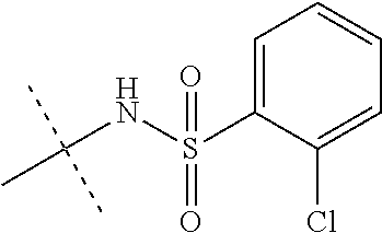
C1=C(S(NC(C)(C)C)(=O)=O)C(Cl)=CC=C1
